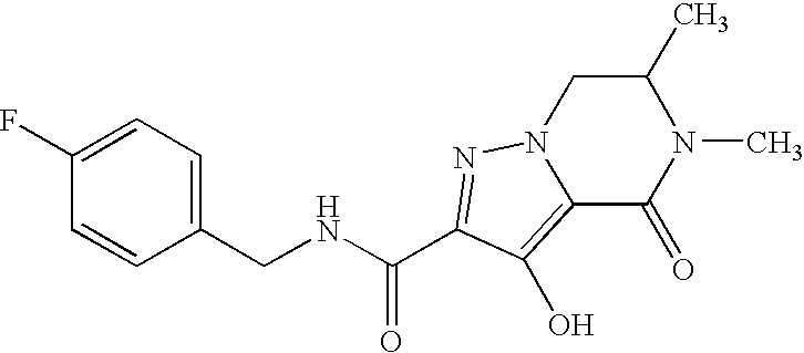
N(CC1=CC=C(F)C=C1)C(C1=NN2CC(C)N(C)C(=O)C2=C1O)=O
